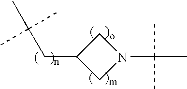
CC(C)(C)CC1CN(C(C)(C)C)C1
